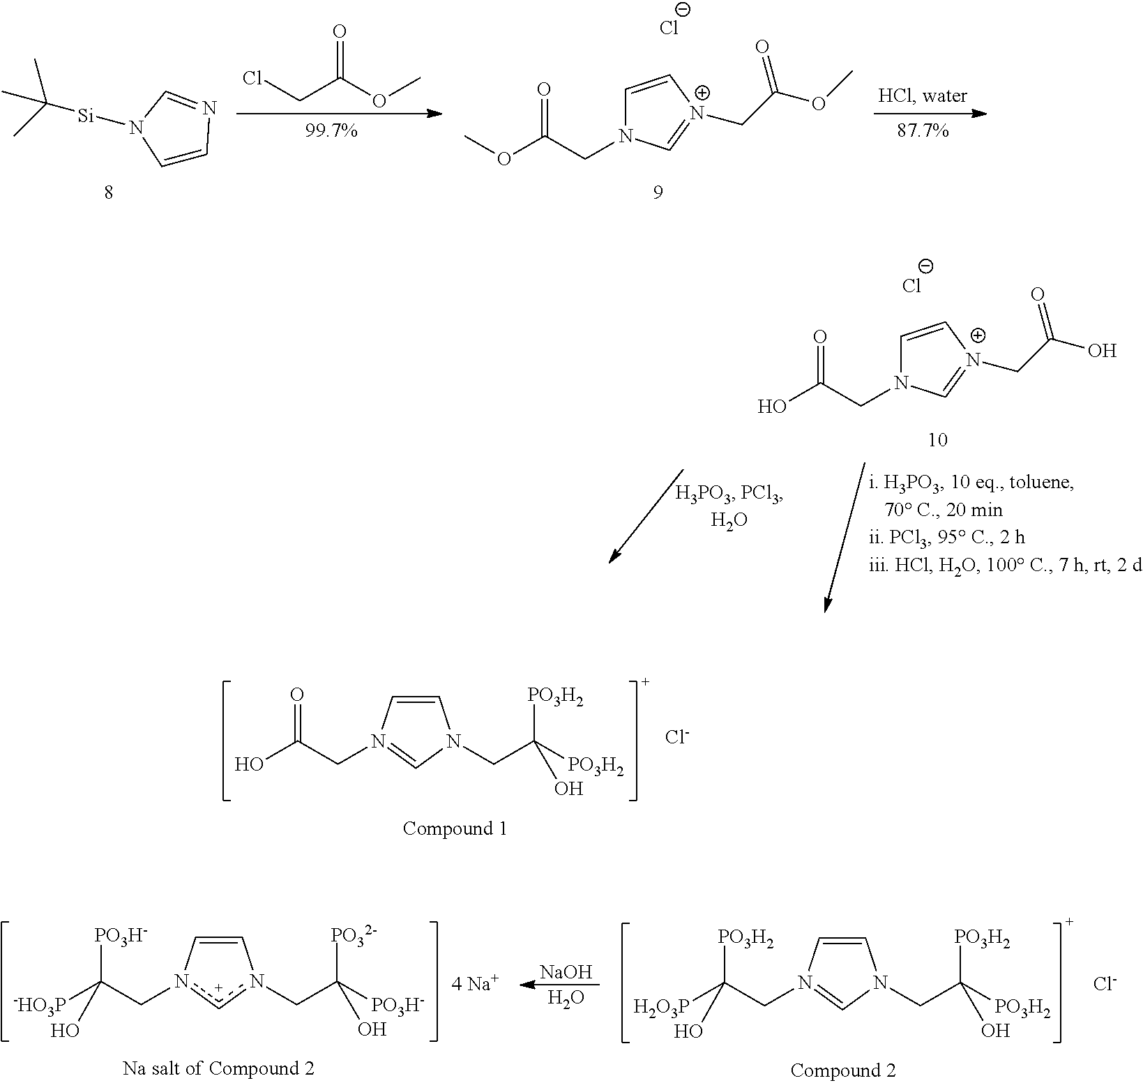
C1=Cn(CC([-HO3P])([PO3H-])O)cn1CC([PO3H-])([PO32-])O.[NaOH].O.C1=CN(CC([PO3H2])(O)[H2O3P])=CN1CC([PO3H2])([PO3H2])O.[Cl-].O=C(OC)CCl.[Si](C(C)(C)C)N1C=CN=C1.C1=C[N+](CC(OC)=O)=CN1CC(OC)=O.[Cl-].C1=C[N+](CC(=O)O)=CN1CC(O)=O.[Cl-].C1=CN(CC(=O)O)=CN1CC([PO3H2])([PO3H2])O.[Cl-]
